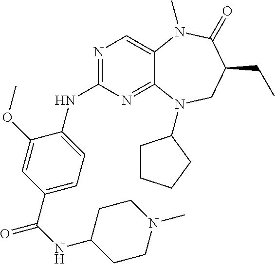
N1=C(NC2=CC=C(C(NC3CCN(C)CC3)=O)C=C2OC)N=C2C(=C1)N(C)C(=O)C(CC)CN2C1CCCC1
